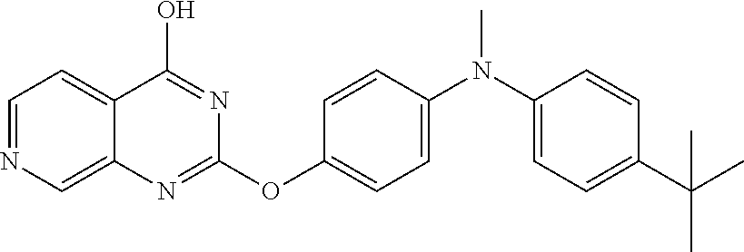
C1=NC=C2C(=C1)C(O)=NC(OC1=CC=C(N(C3=CC=C(C(C)(C)C)C=C3)C)C=C1)=N2
